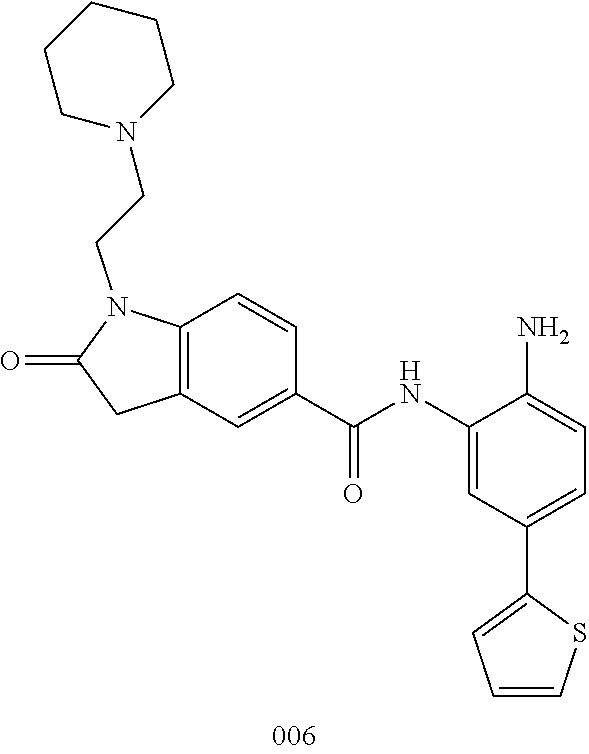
C12=C(C=C(C(NC3=CC(C4=CC=CS4)=CC=C3N)=O)C=C1)CC(=O)N2CCN1CCCCC1
